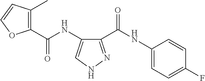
C1(C(NC2=CC=C(F)C=C2)=O)=NNC=C1NC(C1=C(C)C=CO1)=O
